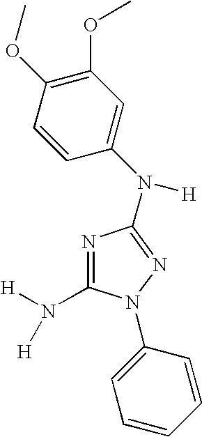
C1(N([H])[H])=NC(N(C2=CC(OC)=C(OC)C=C2)[H])=NN1C1=CC=CC=C1
